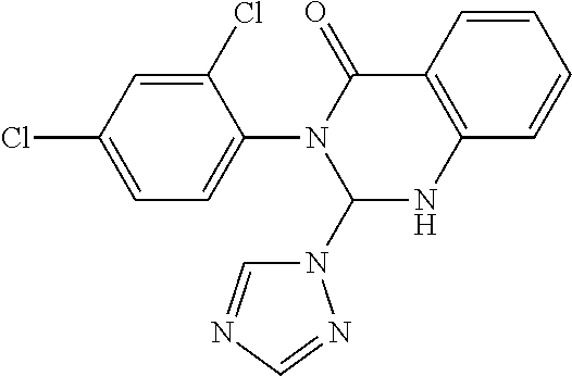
ClC1=CC=C(N2C(N3C=NC=N3)NC3=C(C2=O)C=CC=C3)C(Cl)=C1
